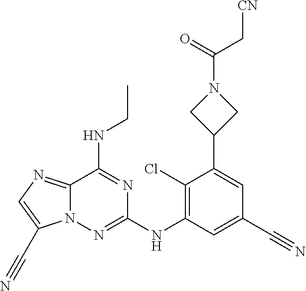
N12C(=NC=C1C#N)C(NCC)=NC(NC1=C(Cl)C(C3CN(C(C[CN])=O)C3)=CC(C#N)=C1)=N2
